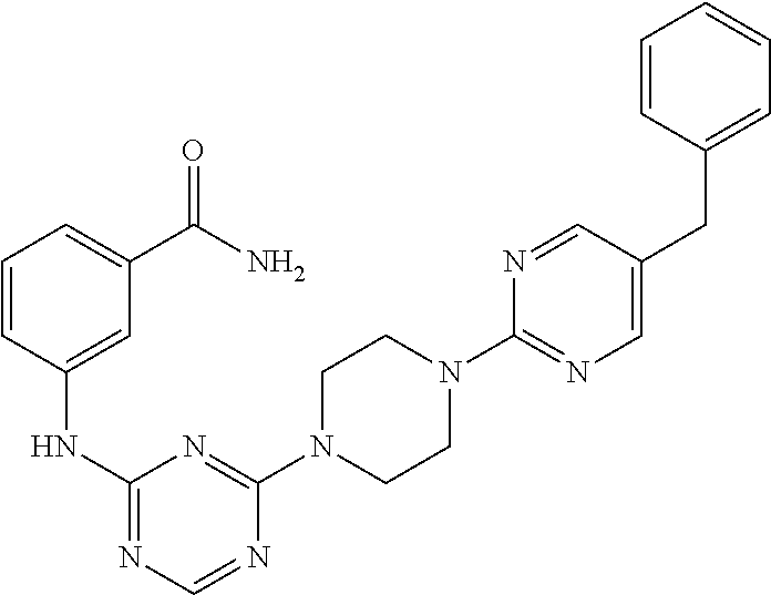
C1(N2CCN(C3=NC(NC4=CC(C(N)=O)=CC=C4)=NC=N3)CC2)=NC=C(CC2=CC=CC=C2)C=N1
